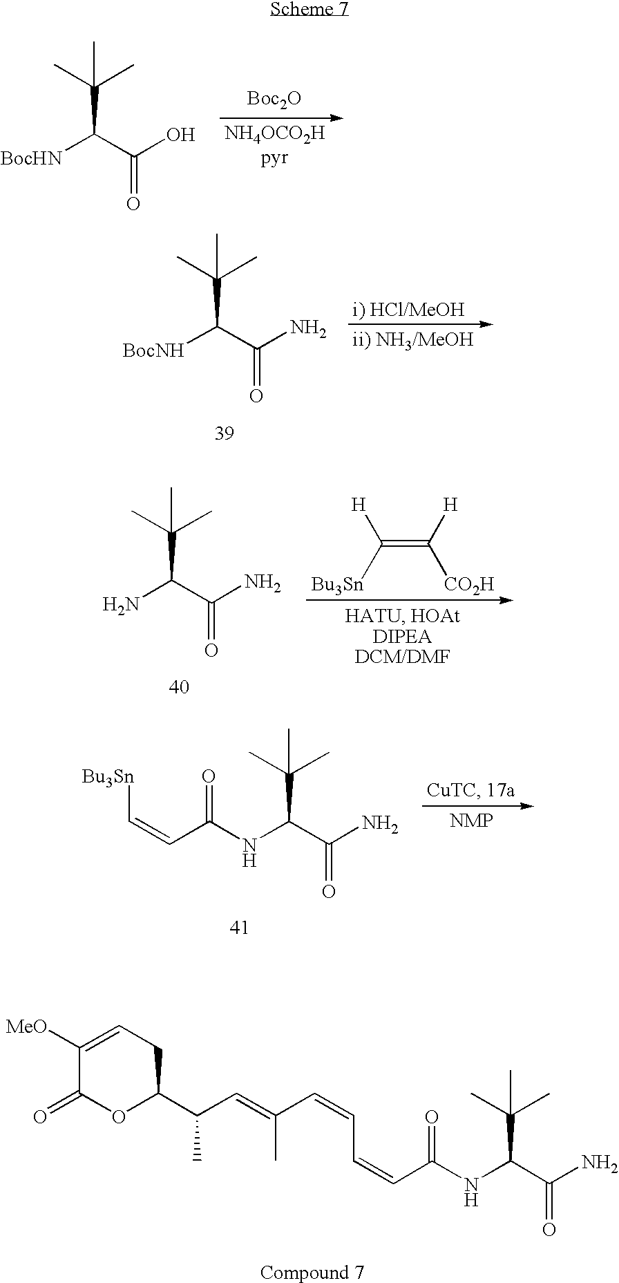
[BocHN]C(C(O)=O)C(C)(C)C.[Boc2O].[BocNH]C(C(N)=O)C(C)(C)C.NC(C(N)=O)C(C)(C)C.C(=C([H])[CO2H])([Bu3Sn])[H].[Bu3Sn]C=CC(NC(C(N)=O)C(C)(C)C)=O.C1([MeO])=CCC(C(C=C(C=CC=CC(NC(C(N)=O)C(C)(C)C)=O)C)C)OC1=O
